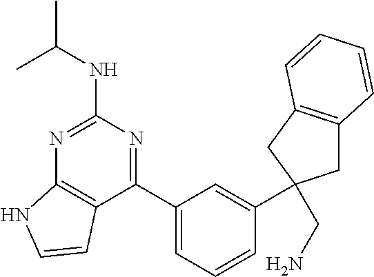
C1(C2=CC=CC(C3(CN)CC4=C(C3)C=CC=C4)=C2)=NC(NC(C)C)=NC2=C1C=CN2
